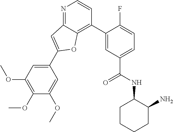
N1=C2C(=C(C3=CC(C(=O)NC4CCCCC4N)=CC=C3F)C=C1)OC(C1=CC(OC)=C(OC)C(OC)=C1)=C2
